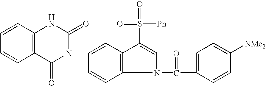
C1=CC2=C(C=C1)C(=O)N(C1=CC3=C(C=C1)N(C(=O)C1=CC=C([NMe2])C=C1)C=C3S(=O)([Ph])=O)C(=O)N2
